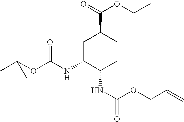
C1C(NC(OC(C)(C)C)=O)C(NC(=O)OCC=C)CCC1C(=O)OCC
